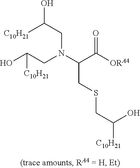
OC(CN(C(C([ORA4])=O)CSCC([C10H21])O)CC(O)[C10H21])[C10H21]
